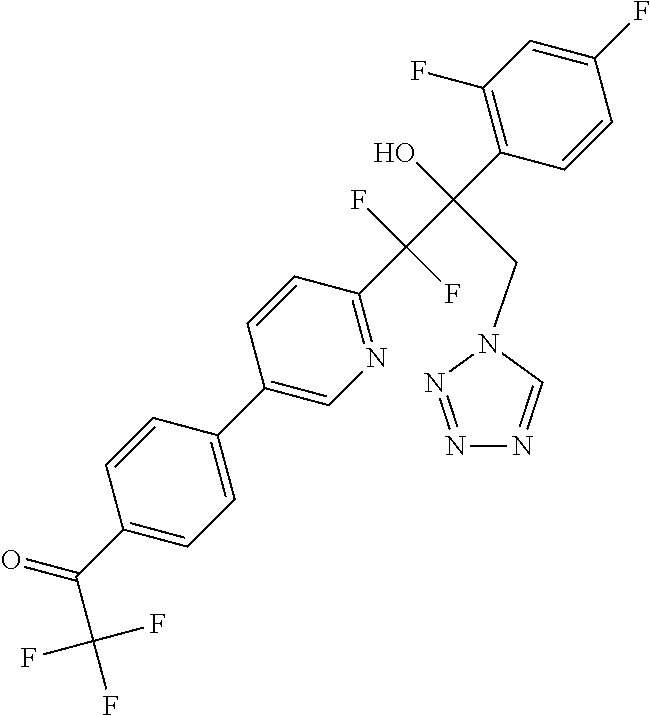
C1(F)=CC(F)=C(C(C(C2=NC=C(C3=CC=C(C(=O)C(F)(F)F)C=C3)C=C2)(F)F)(O)CN2C=NN=N2)C=C1
